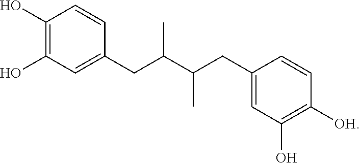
C1(O)=C(O)C=C(CC(C(CC2=CC(O)=C([OH])C=C2)C)C)C=C1
